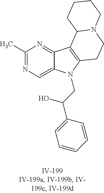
C1(C)=NC=C2C(=N1)C1=C(N2CC(C2=CC=CC=C2)O)CCN2C1CCCC2
